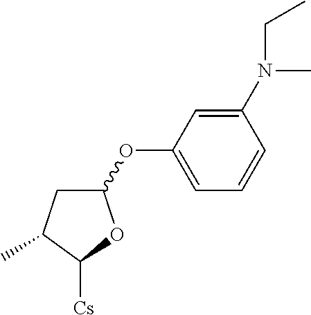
C1(OC2=CC=CC(N(C)CC)=C2)CC(C)C([Cs])O1
